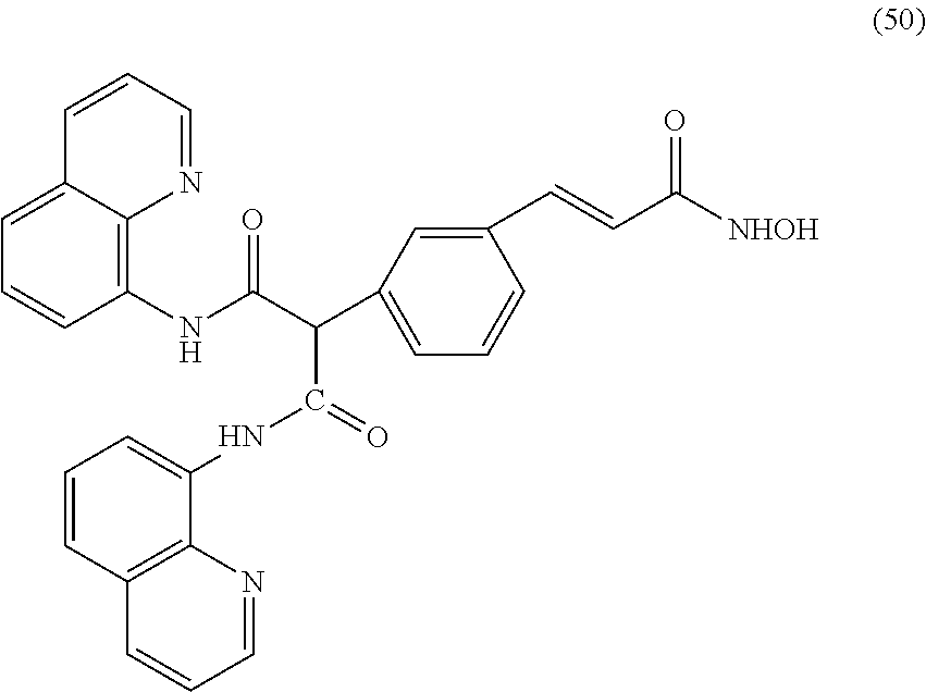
C12=CC=CC(NC(C(C3=CC=CC(C=CC([NHOH])=O)=C3)C(=O)NC3=CC=CC4=C3N=CC=C4)=O)=C1N=CC=C2
